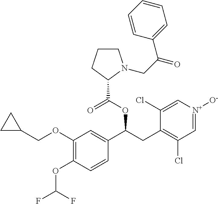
C1(OCC2CC2)=C(OC(F)F)C=CC(C(CC2=C(Cl)C=[N+]([O-])C=C2Cl)OC(C2N(CC(=O)C3=CC=CC=C3)CCC2)=O)=C1
